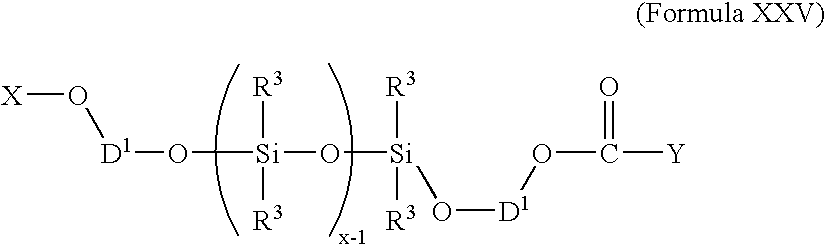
[D1](O[Si](O[Si]([R3])([R3])O[D1]OC([Y])=O)([R3])[R3])O[X]
